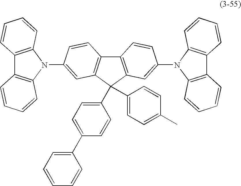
C12=C(C=C(N3C4=C(C5=C3C=CC=C5)C=CC=C4)C=C1)C(C1=CC=C(C)C=C1)(C1=CC=C(C3=CC=CC=C3)C=C1)C1=C2C=CC(N2C3=C(C4=C2C=CC=C4)C=CC=C3)=C1
